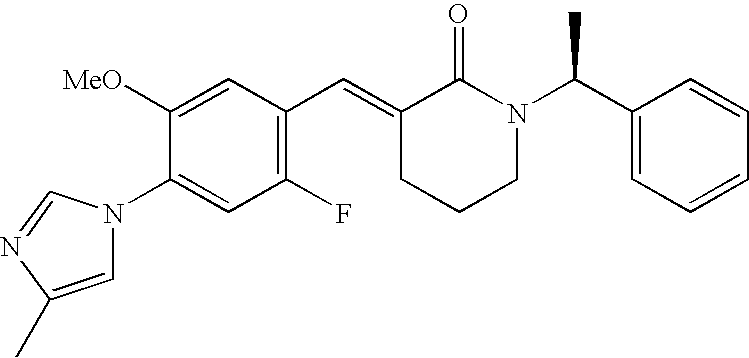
C1(F)=C(C=C2CCCN(C(C3=CC=CC=C3)C)C2=O)C=C([OMe])C(N2C=C(C)N=C2)=C1
